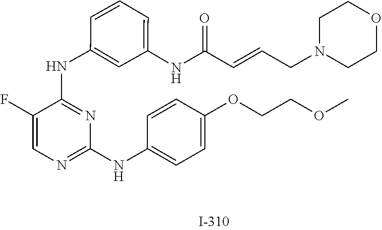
C1(F)=CN=C(NC2=CC=C(OCCOC)C=C2)N=C1NC1=CC(NC(C=CCN2CCOCC2)=O)=CC=C1
